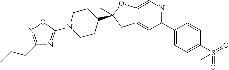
C12=CC(C3=CC=C(S(C)(=O)=O)C=C3)=NC=C1OC(C)(C1CCN(C3=NC(CCC)=NO3)CC1)C2
